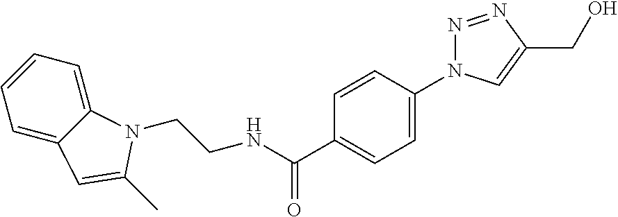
C1=C2C(=CC=C1)N(CCNC(C1=CC=C(N3N=NC(CO)=C3)C=C1)=O)C(C)=C2
